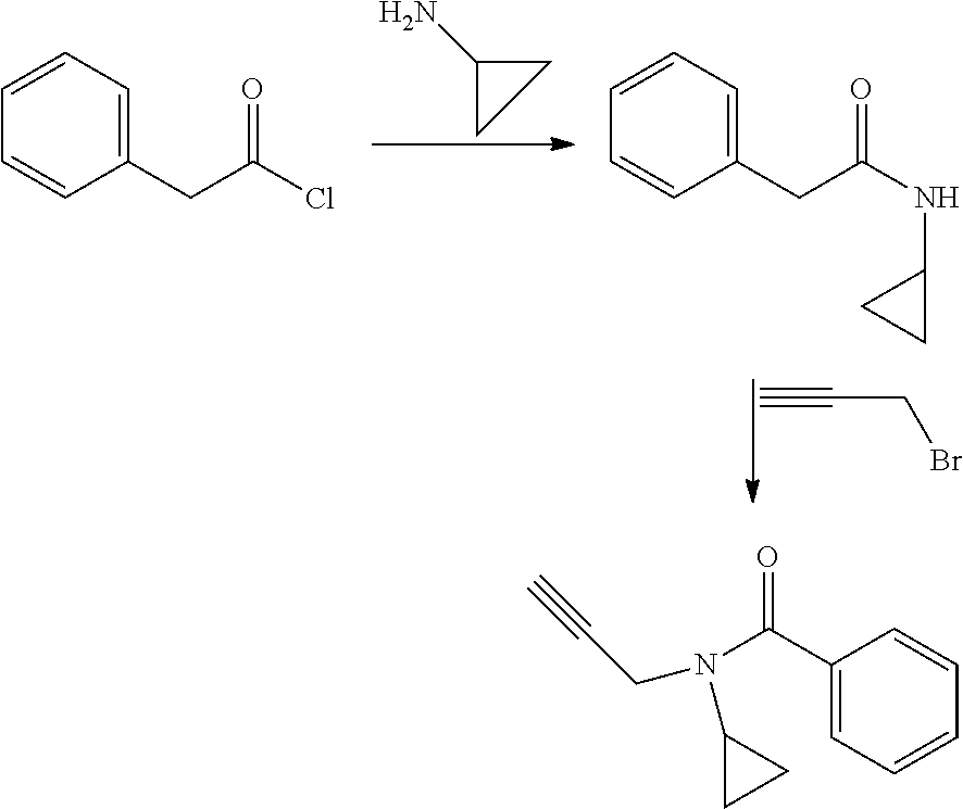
C(CBr)#C.C1(N)CC1.C1=CC(CC(=O)Cl)=CC=C1.C1=CC(CC(=O)NC2CC2)=CC=C1.C(CN(C(C1=CC=CC=C1)=O)C1CC1)#C
